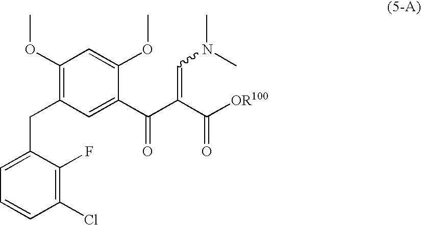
C1(Cl)=C(F)C(CC2=C(OC)C=C(OC)C(C(C(C([OR100])=O)=CN(C)C)=O)=C2)=CC=C1
